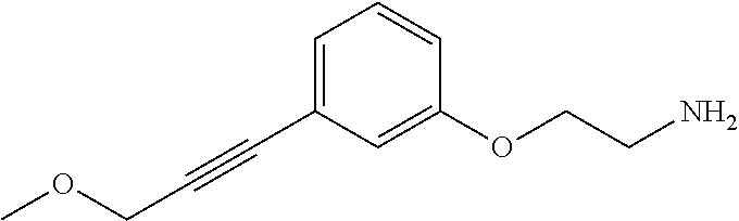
C1=C(C#CCOC)C=C(OCCN)C=C1
